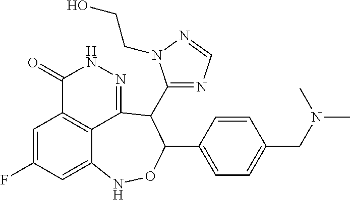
C1=C(F)C=C2C3=C1C(=O)NN=C3C(C1=NC=NN1CCO)C(C1=CC=C(CN(C)C)C=C1)ON2
